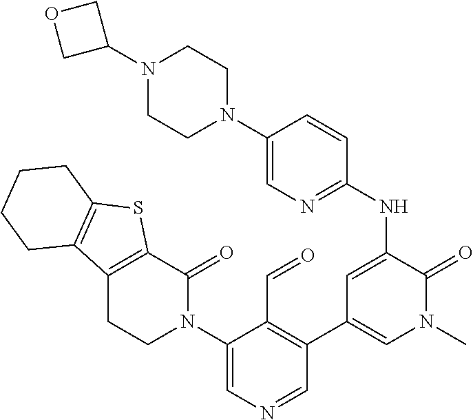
C1(N2CCC3=C(C2=O)SC2=C3CCCC2)=CN=CC(C2=CN(C)C(=O)C(NC3=NC=C(N4CCN(C5COC5)CC4)C=C3)=C2)=C1C=O
